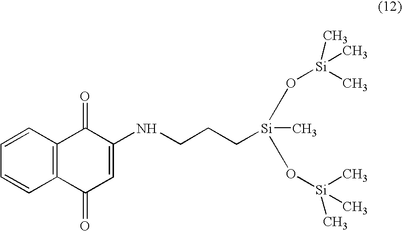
C12=C(C(=O)C(NCCC[Si](O[Si](C)(C)C)(C)O[Si](C)(C)C)=CC1=O)C=CC=C2
